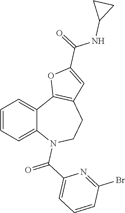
C1=CC=C2C(=C1)C1=C(CCN2C(C2=CC=CC(Br)=N2)=O)C=C(C(=O)NC2CC2)O1
